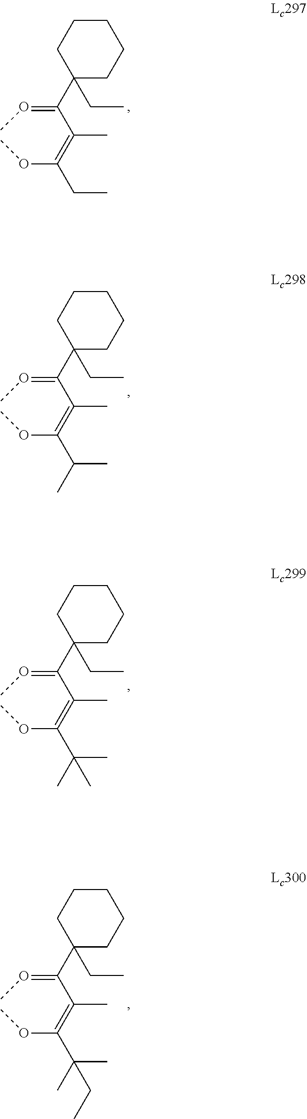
C1(C(=OC)C(=C(OC)CC)C)(CC)CCCCC1.C1(C(=OC)C(=C(OC)C(C)C)C)(CC)CCCCC1.C1(C(=OC)C(=C(OC)C(C)(C)C)C)(CC)CCCCC1.C1(C(=OC)C(=C(OC)C(C)(C)CC)C)(CC)CCCCC1
